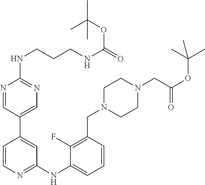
N1=CC(C2=CC(NC3=CC=CC(CN4CCN(CC(=O)OC(C)(C)C)CC4)=C3F)=NC=C2)=CN=C1NCCCNC(=O)OC(C)(C)C
